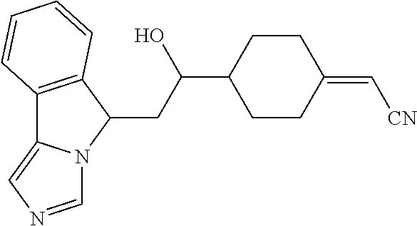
C12=C(C(CC(C3CCC(=C[CN])CC3)O)N3C1=CN=C3)C=CC=C2
